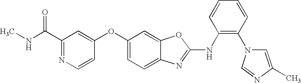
CNC(C1=NC=CC(OC2=CC=C3C(=C2)OC(NC2=C(N4C=C(C)N=C4)C=CC=C2)=N3)=C1)=O
